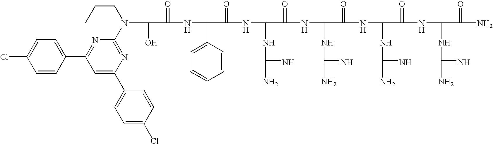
OC(C(=O)NC(C1=CC=CC=C1)C(=O)NC(NC(N)=N)C(=O)NC(NC(N)=N)C(=O)NC(NC(N)=N)C(=O)NC(NC(N)=N)C(=O)N)N(CCC)C1=NC(C2=CC=C(Cl)C=C2)=CC(C2=CC=C(Cl)C=C2)=N1
